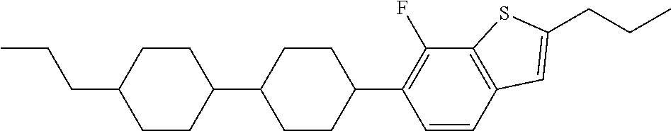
CCCC1CCC(C2CCC(C3=C(F)C4=C(C=C3)C=C(CCC)S4)CC2)CC1
